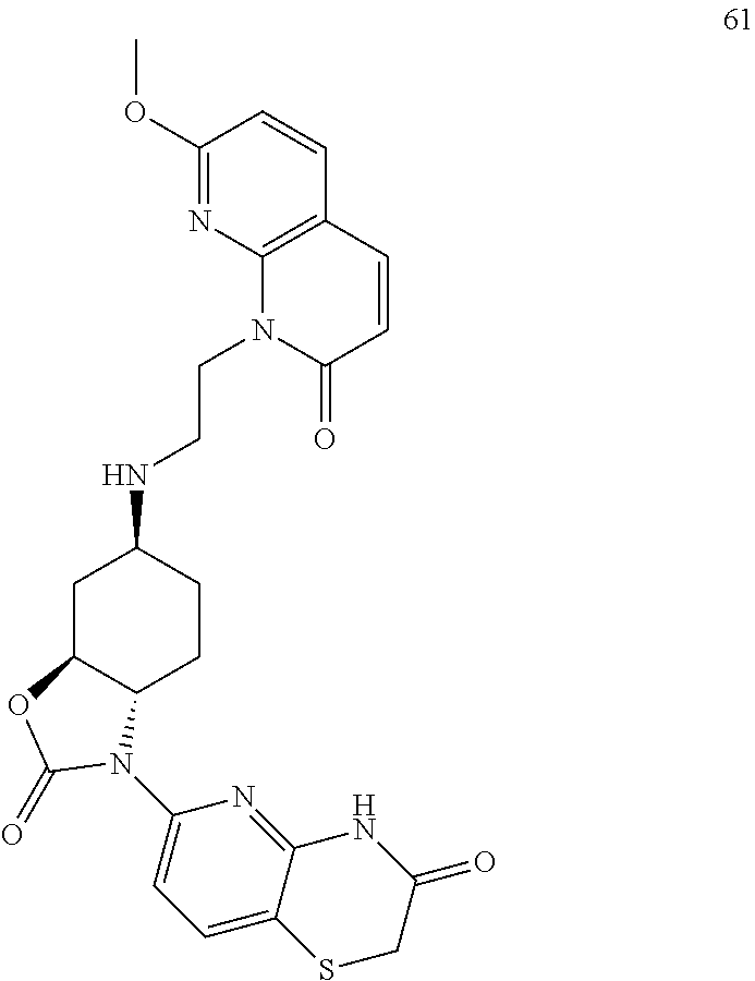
N(C1CC2C(CC1)N(C1=CC=C3C(=N1)NC(=O)CS3)C(=O)O2)CCN1C(=O)C=CC2=C1N=C(OC)C=C2
